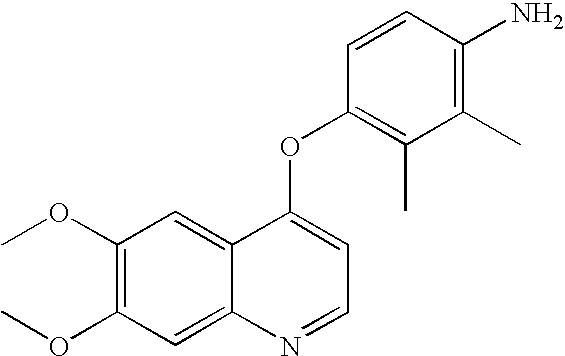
C1=CC(OC2=CC=NC3=CC(OC)=C(OC)C=C23)=C(C)C(C)=C1N
